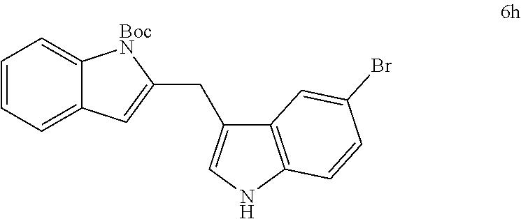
C1=CC=C2C(=C1)[BocN]C(CC1=CNC3=C1C=C(Br)C=C3)=C2
